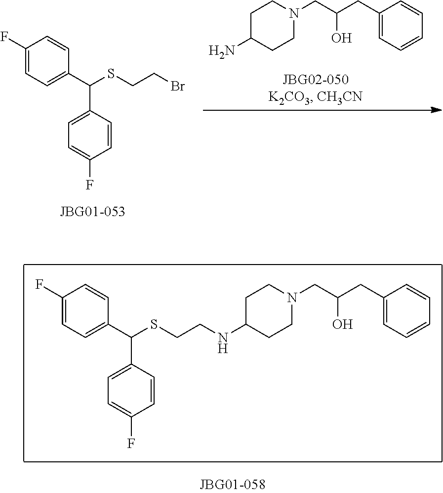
C1C(NCCSC(C2=CC=C(F)C=C2)C2=CC=C(F)C=C2)CCN(CC(CC2=CC=CC=C2)O)C1.BrCCSC(C1=CC=C(F)C=C1)C1=CC=C(F)C=C1.N1(CC(CC2=CC=CC=C2)O)CCC(N)CC1
